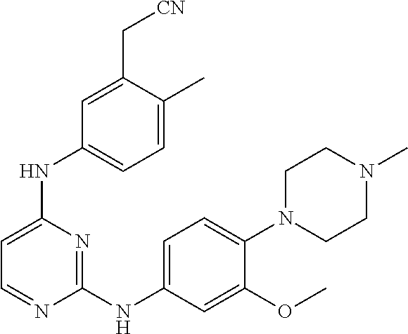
C1=C(C[CN])C(C)=CC=C1NC1=CC=NC(NC2=CC=C(N3CCN(C)CC3)C(OC)=C2)=N1
